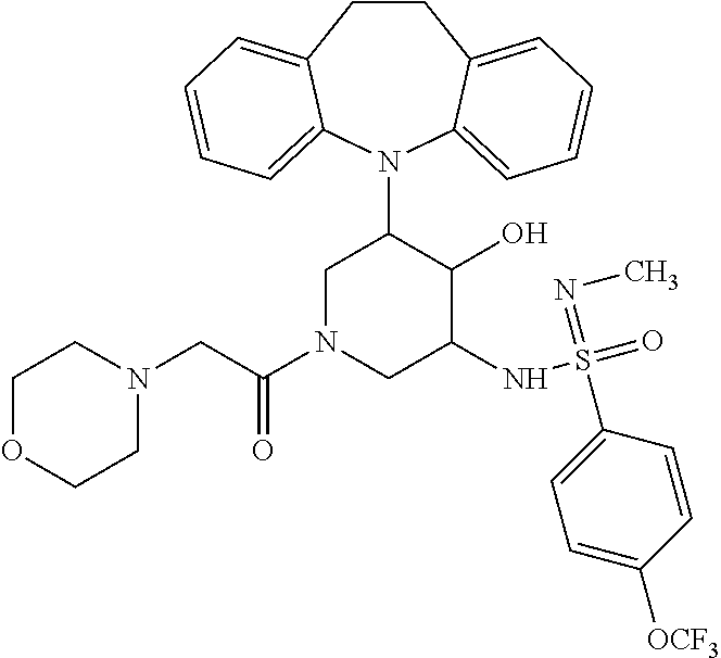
C12=CC=CC=C1N(C1CN(C(CN3CCOCC3)=O)CC(NS(=O)(=NC)C3=CC=C([OCF3])C=C3)C1O)C1=CC=CC=C1CC2
